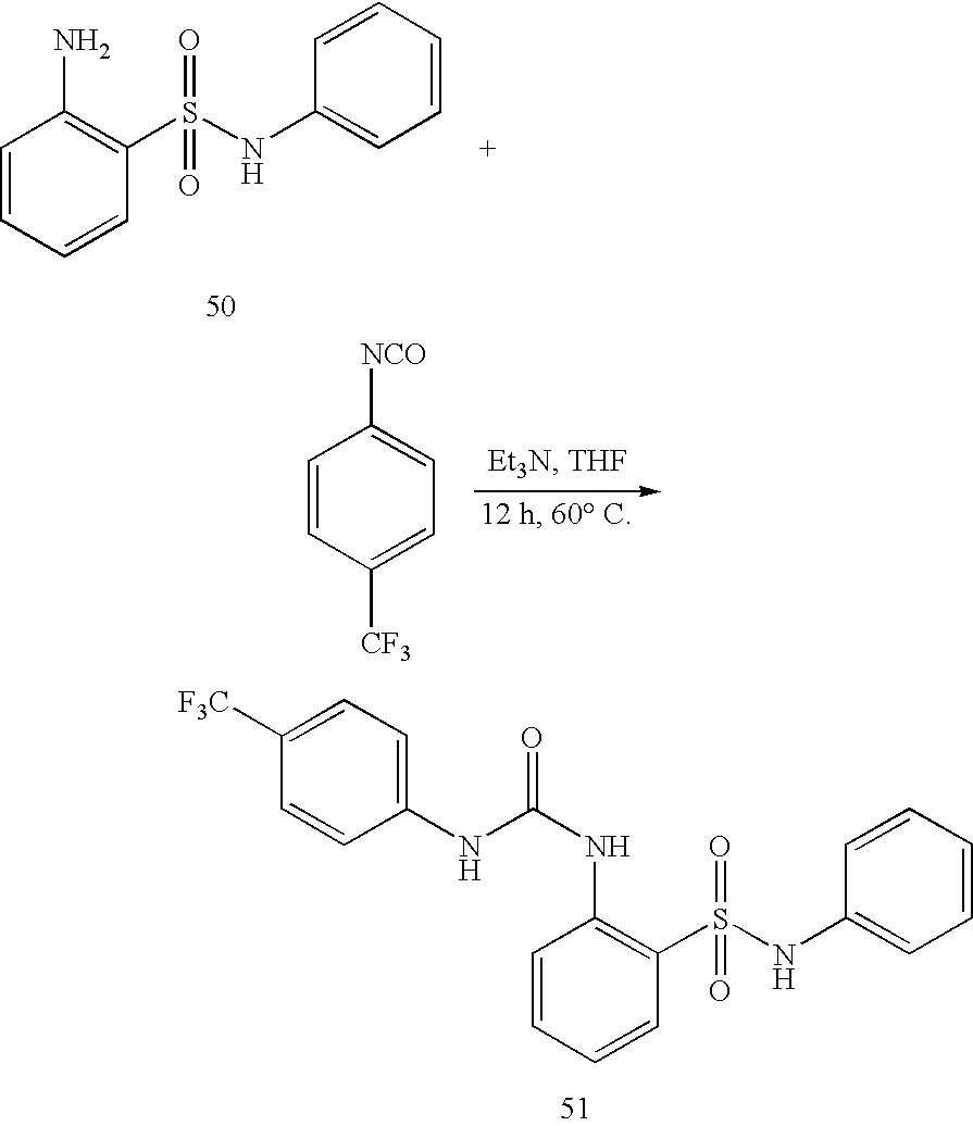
C1=CC([CF3])=CC=C1[NCO].C1=CC=CC(S(NC2=CC=CC=C2)(=O)=O)=C1N.C1([F3C])=CC=C(NC(NC2=C(S(NC3=CC=CC=C3)(=O)=O)C=CC=C2)=O)C=C1
